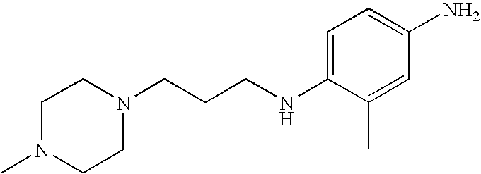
C1N(C)CCN(CCCNC2=CC=C(N)C=C2C)C1
